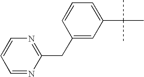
C1=NC(CC2=CC(C(C)(C)C)=CC=C2)=NC=C1
